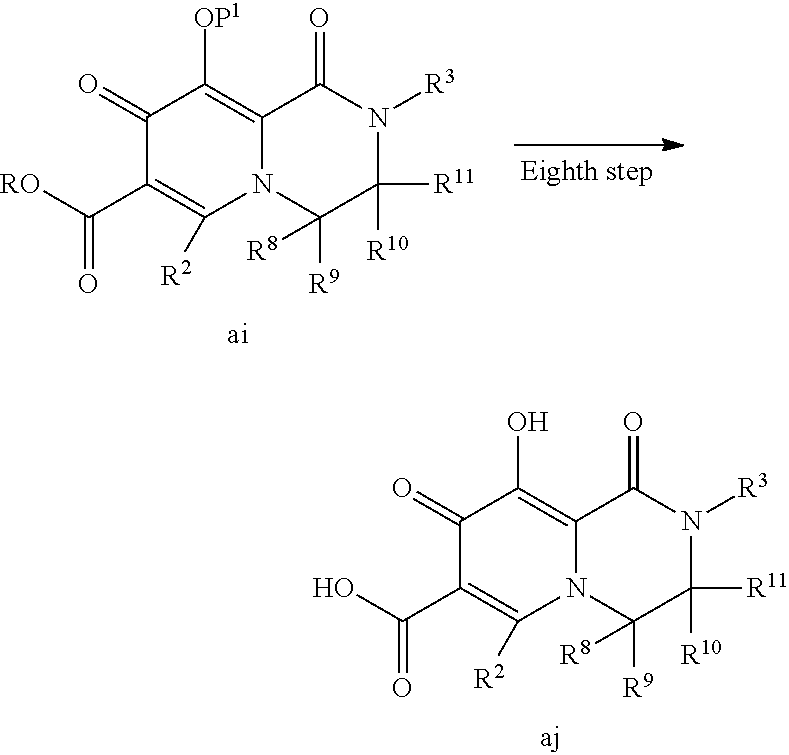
C1(=O)C2=C([OP1])C(=O)C(C([RO])=O)=C([R2])N2C([R9])([R8])C([R11])([R10])N1[R3].C1(=O)C2=C(O)C(=O)C(C(O)=O)=C([R2])N2C([R9])([R8])C([R11])([R10])N1[R3]
